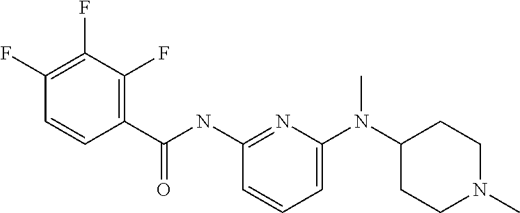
C1=C(N(C2CCN(C)CC2)C)N=C(NC(=O)C2=C(F)C(F)=C(F)C=C2)C=C1
